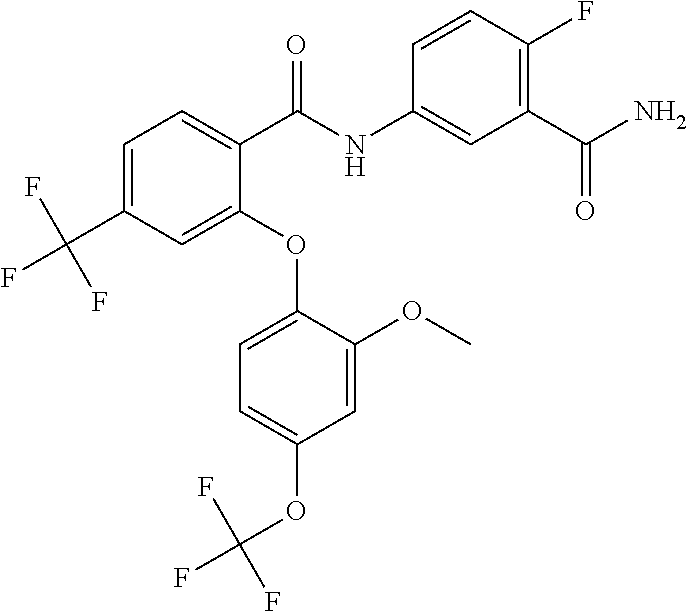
C1=C(C(F)(F)F)C=C(OC2=CC=C(OC(F)(F)F)C=C2OC)C(C(NC2=CC(C(N)=O)=C(F)C=C2)=O)=C1
